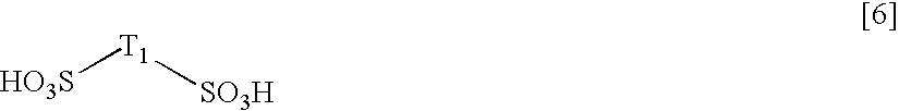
[HO3S][T1][SO3H]
